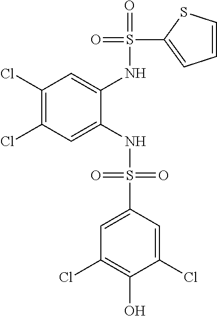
C1(Cl)=C(Cl)C=C(NS(=O)(=O)C2=CC(Cl)=C(O)C(Cl)=C2)C(NS(=O)(C2=CC=CS2)=O)=C1
